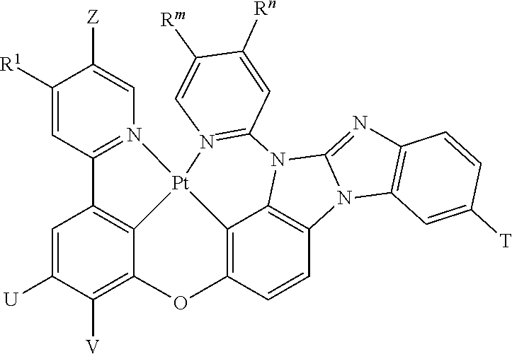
C1([R1])=CC2=N(C=C1[Z])[Pt]13C4=C2C=C([U])C([V])=C4OC2=C1C1=C(C=C2)N2C(=NC4=C2C=C([T])C=C4)N1C1=N3C=C([Rm])C([Rn])=C1
